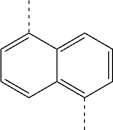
C1=C(C)C2=CC=CC(C)=C2C=C1
